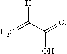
[H]C(C(=O)O)=C
